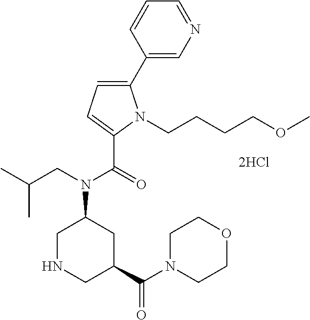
C1(C2=CC=C(C(=O)N(CC(C)C)C3CNCC(C(N4CCOCC4)=O)C3)N2CCCCOC)=CN=CC=C1.[2HCl]
